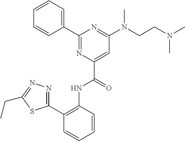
C1=CC=CC(C2=NC(C(=O)NC3=C(C4=NN=C(CC)S4)C=CC=C3)=CC(N(CCN(C)C)C)=N2)=C1
